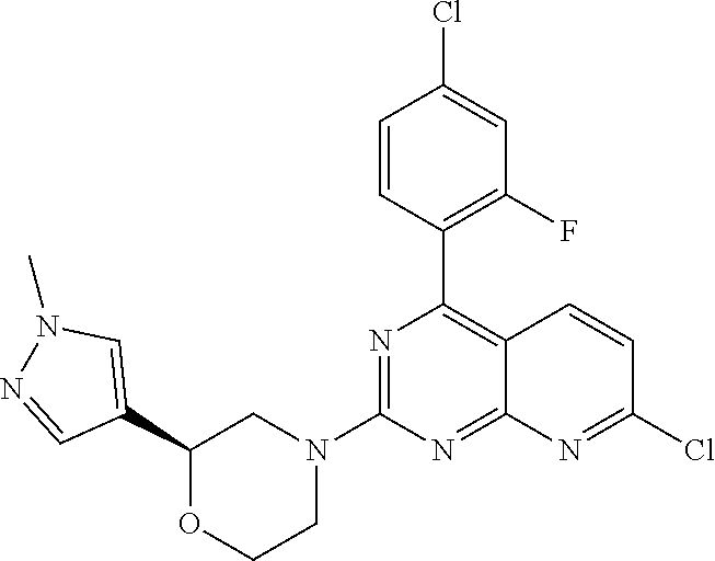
C1(C2=CN(C)N=C2)OCCN(C2=NC(C3=C(F)C=C(Cl)C=C3)=C3C(=N2)N=C(Cl)C=C3)C1
